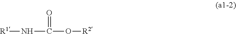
N(C(O[R2])=O)[R1]
